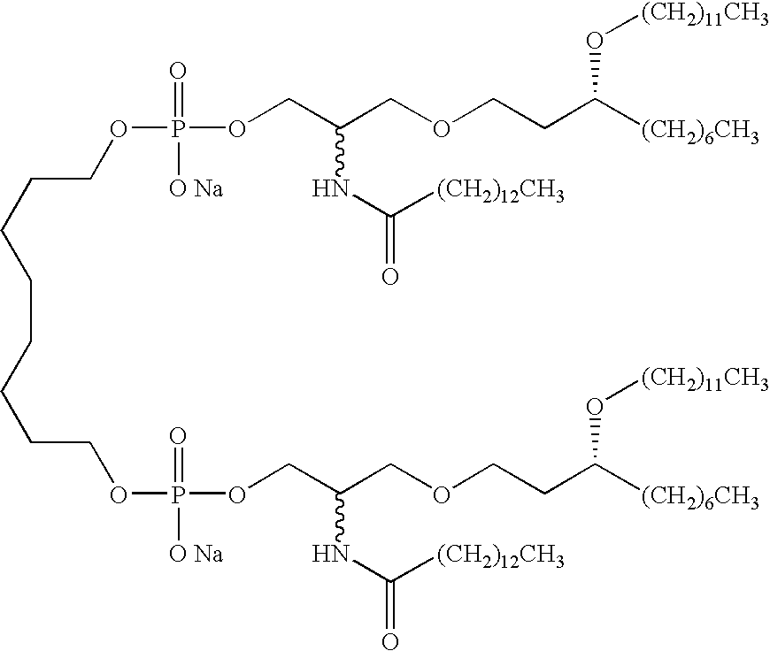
C(CCCCCCCOP(OCC(COCCC([(CH2)6CH3])O[(CH2)11CH3])NC(=O)[(CH2)12CH3])(=O)[O Na])OP(OCC(COCCC([(CH2)6CH3])O[(CH2)11CH3])NC(=O)[(CH2)12CH3])(=O)[O Na]
